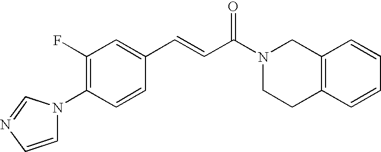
C1(F)=C(N2C=CN=C2)C=CC(C=CC(N2CCC3=C(C2)C=CC=C3)=O)=C1
